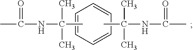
C1=CC=CC=C1.CC(NC(C)=O)(C)C.CC(NC(=O)C)(C)C
